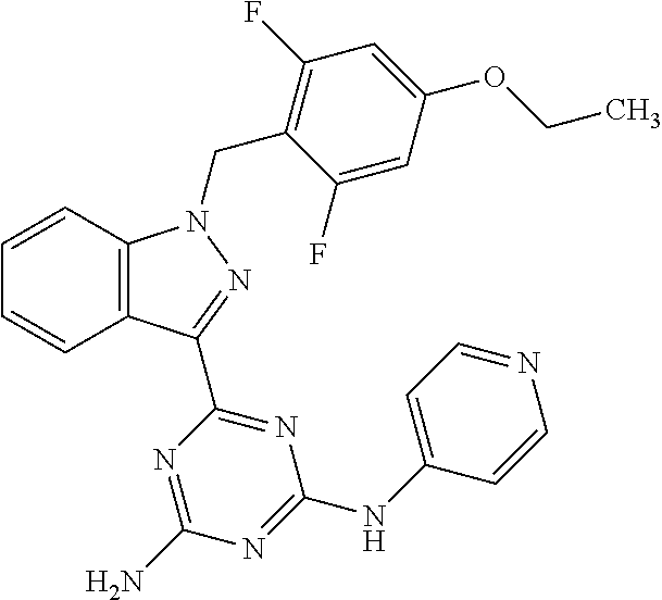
C1=CC2=C(C=C1)C(C1=NC(NC3=CC=NC=C3)=NC(N)=N1)=NN2CC1=C(F)C=C(OCC)C=C1F
